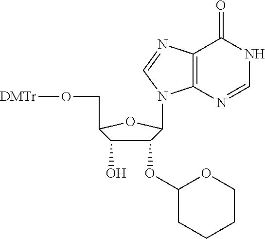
C1(OC2CCCCO2)C(O)C(CO[DMTr])OC1N1C2=C(C(=O)NC=N2)N=C1
